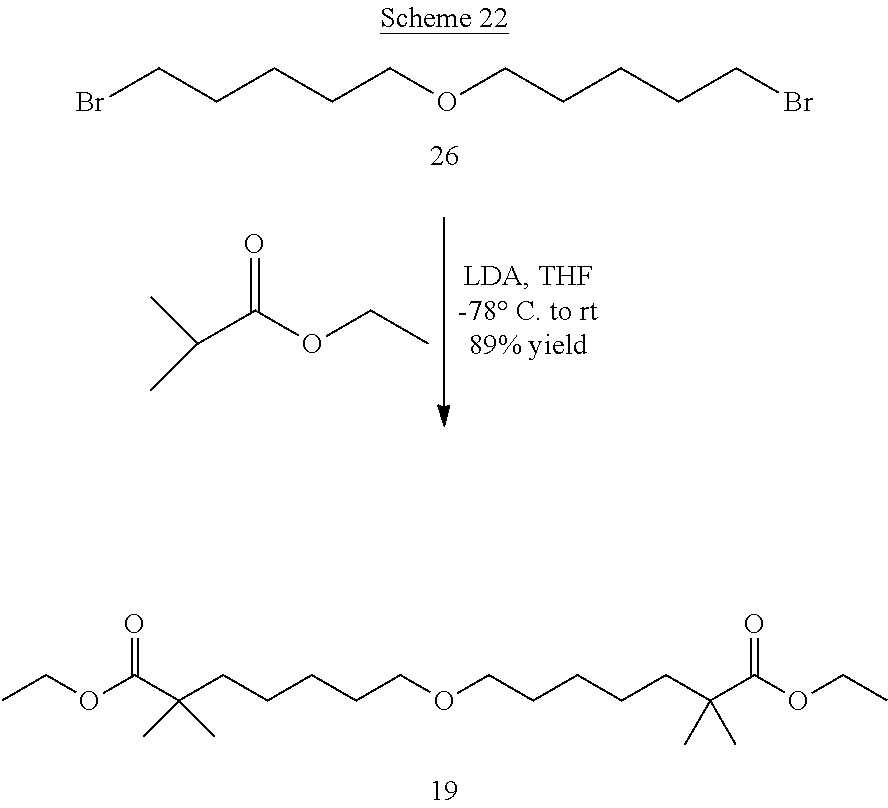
CCOC(=O)C(CCCCCOCCCCCC(C(OCC)=O)(C)C)(C)C.CC(C)C(OCC)=O.C(CCCCOCCCCCBr)Br
